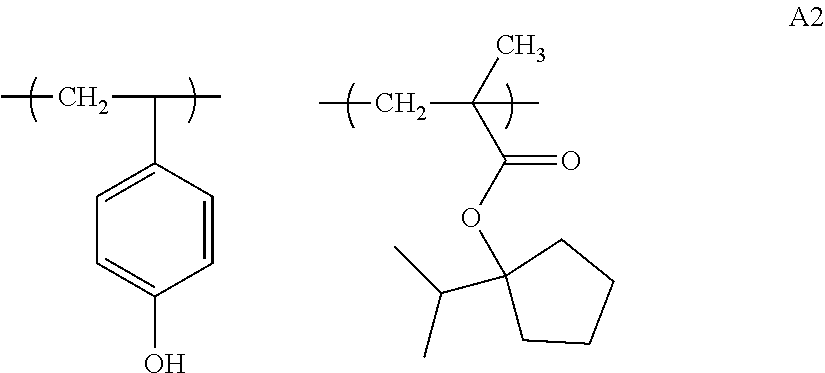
CCC(C1=CC=C(O)C=C1)C.CCC(C)(C)C(OC1(C(C)C)CCCC1)=O
